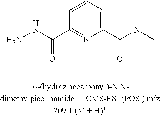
NNC(=O)C1=NC(C(N(C)C)=O)=CC=C1
